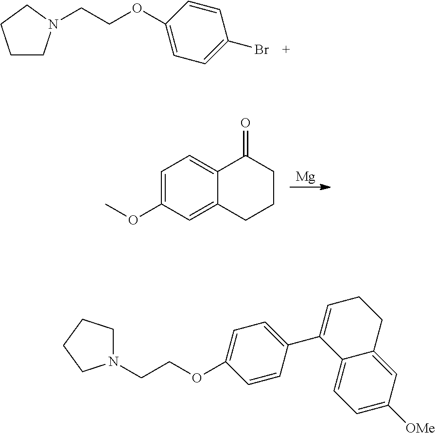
C1CN(CCOC2=CC=C(Br)C=C2)CC1.[Mg].C1=C(OC)C=C2C(=C1)C(=O)CCC2.N1(CCOC2=CC=C(C3=CCCC4=CC([OMe])=CC=C34)C=C2)CCCC1
